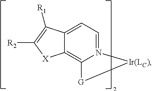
C12=CC=N3C(=C1[X]C([R2])=C2[R1])[G][Ir(LC)]3
